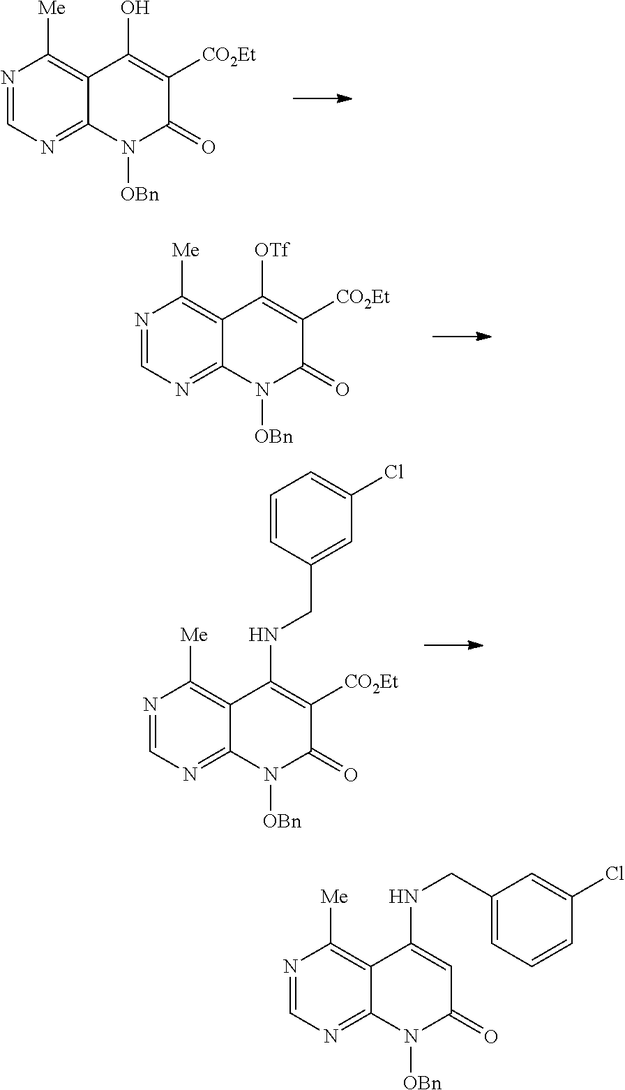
N1=CN=C2C(=C1[Me])C(O)=C([CO2Et])C(=O)N2[OBn].N1=CN=C2C(=C1[Me])C([OTf])=C([CO2Et])C(=O)N2[OBn].N1=CN=C2C(=C1[Me])C(NCC1=CC(Cl)=CC=C1)=C([CO2Et])C(=O)N2[OBn].N1=CN=C2C(=C1[Me])C(NCC1=CC=CC(Cl)=C1)=CC(=O)N2[OBn]
